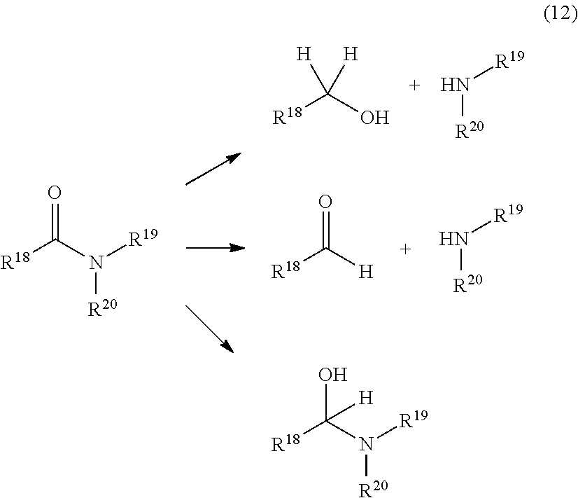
[R18]C(O)([H])[H].N([R20])[R19].[R18]C(N([R19])[R20])=O.[R18]C([H])=O.N([R20])[R19].[R18]C(N([R19])[R20])(O)[H]
